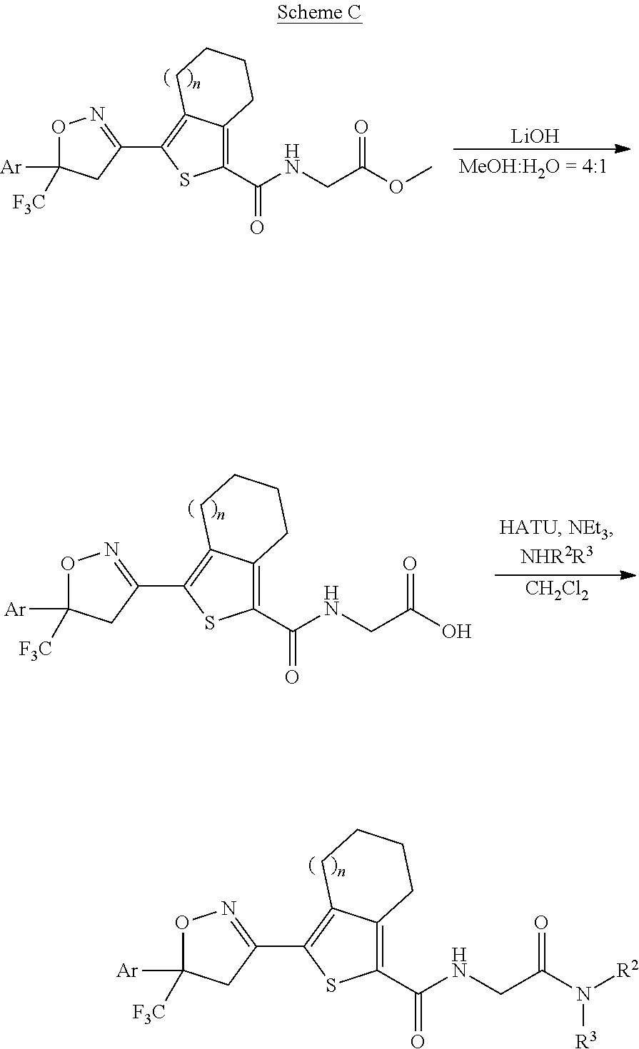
O1C([Ar])([F3C])CC(C2=C3C(=C(C(=O)NCC(N([R2])[R3])=O)S2)CCCC3)=N1.O1C([Ar])([F3C])CC(C2=C3C(=C(C(=O)NCC(OC)=O)S2)CCCC3)=N1.[LiOH].O1C([Ar])([F3C])CC(C2=C3C(=C(C(=O)NCC(O)=O)S2)CCCC3)=N1.[CH2Cl2]
